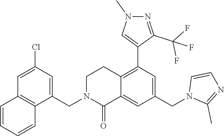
C1=C(Cl)C=C(CN2CCC3=C(C4=CN(C)N=C4C(F)(F)F)C=C(CN4C(C)=NC=C4)C=C3C2=O)C2=C1C=CC=C2
